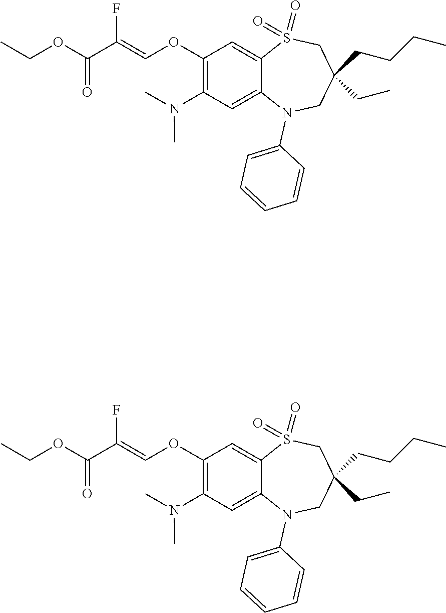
O(C(=O)C(=COC1=C(N(C)C)C=C2C(=C1)S(=O)(=O)CC(CC)(CCCC)CN2C1=CC=CC=C1)F)CC.O(C(=O)C(=COC1=C(N(C)C)C=C2C(=C1)S(=O)(=O)CC(CC)(CCCC)CN2C1=CC=CC=C1)F)CC
